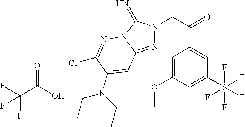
N1=C2N(C(=N)N1CC(=O)C1=CC(S(F)(F)(F)(F)F)=CC(OC)=C1)N=C(Cl)C(N(CC)CC)=C2.C(C(O)=O)(F)(F)F
